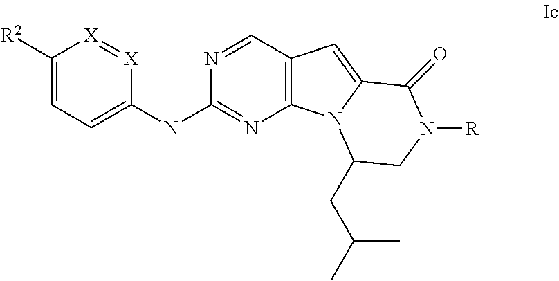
C1([R2])=CC=C(NC2=NC3=C(C=N2)C=C2N3C(CC(C)C)CN([R])C2=O)[X]=[X]1
